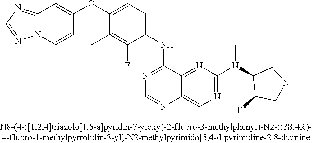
C1(OC2=CC=C(NC3=NC=NC4=CN=C(N(C5C(F)CN(C)C5)C)N=C34)C(F)=C2C)=CC2=NC=NN2C=C1
